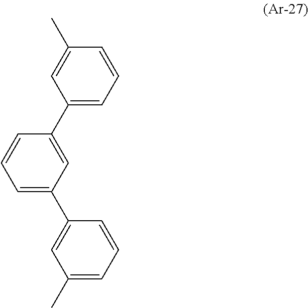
C1(C2=CC(C3=CC(C)=CC=C3)=CC=C2)=CC=CC(C)=C1
